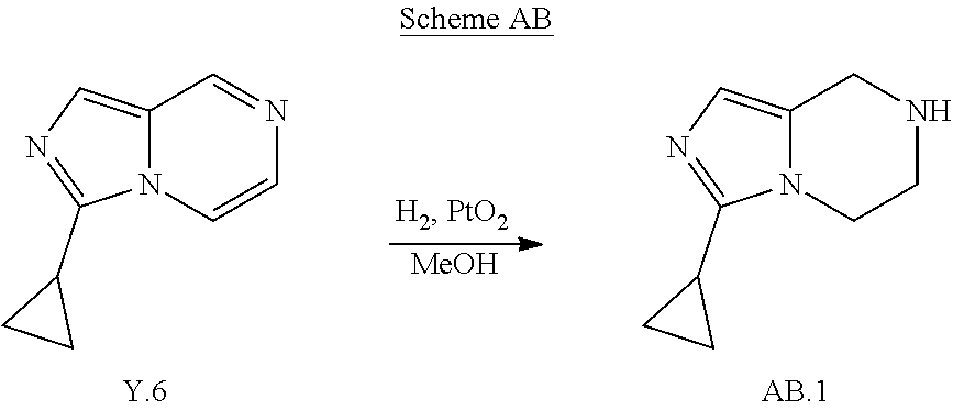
[MeOH].C12=CN=C(C3CC3)N1C=CN=C2.C12=CN=C(C3CC3)N1CCNC2
